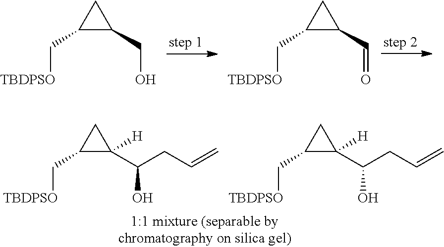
C1(C[TBDPSO])C(CO)C1.C1(C[TBDPSO])C(C=O)C1.C1(C[TBDPSO])C(C(O)CC=C)([H])C1.C1(C[TBDPSO])C(C(O)CC=C)([H])C1
